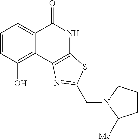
C1=CC(O)=C2C(=C1)C(=O)NC1=C2N=C(CN2C([Me])CCC2)S1
